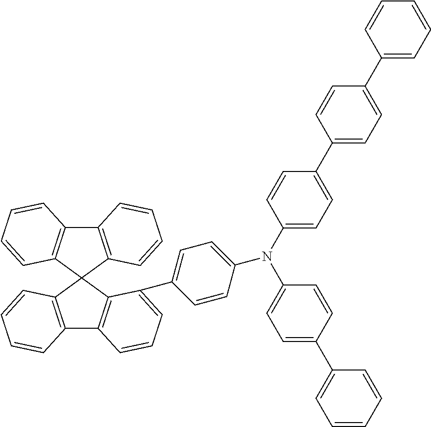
C12=C(C3(C4=C1C=CC=C4)C1=C(C4=C3C(C3=CC=C(N(C5=CC=C(C6=CC=CC=C6)C=C5)C5=CC=C(C6=CC=C(C7=CC=CC=C7)C=C6)C=C5)C=C3)=CC=C4)C=CC=C1)C=CC=C2
